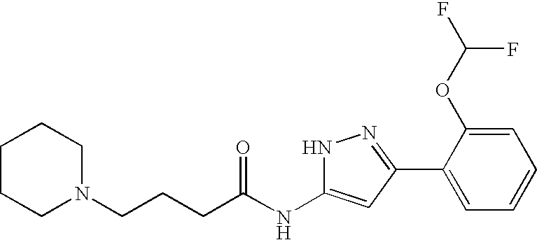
C(CCC(NC1=CC(C2=CC=CC=C2OC(F)F)=NN1)=O)N1CCCCC1
